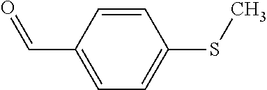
C1(C=O)=CC=C(SC)C=C1
